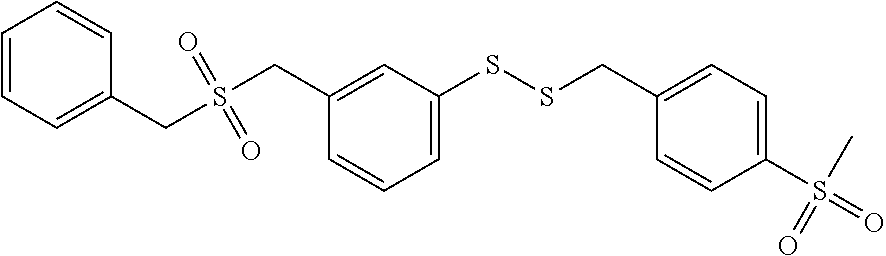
C1=CC=CC(CS(CC2=CC(SSCC3=CC=C(S(=O)(C)=O)C=C3)=CC=C2)(=O)=O)=C1
